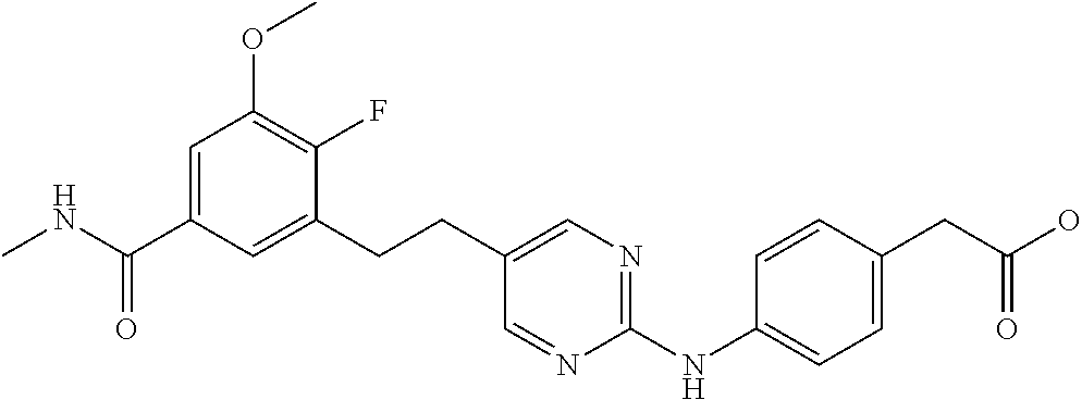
CNC(C1=CC(OC)=C(F)C(CCC2=CN=C(NC3=CC=C(CC(O)=O)C=C3)N=C2)=C1)=O
